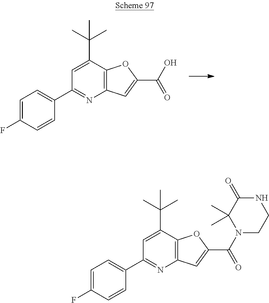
C1(C2=CC=C(F)C=C2)=NC2=C(C(C(C)(C)C)=C1)OC(C(N1C(C)(C)C(=O)NCC1)=O)=C2.C1(C2=CC=C(F)C=C2)=NC2=C(C(C(C)(C)C)=C1)OC(C(O)=O)=C2
